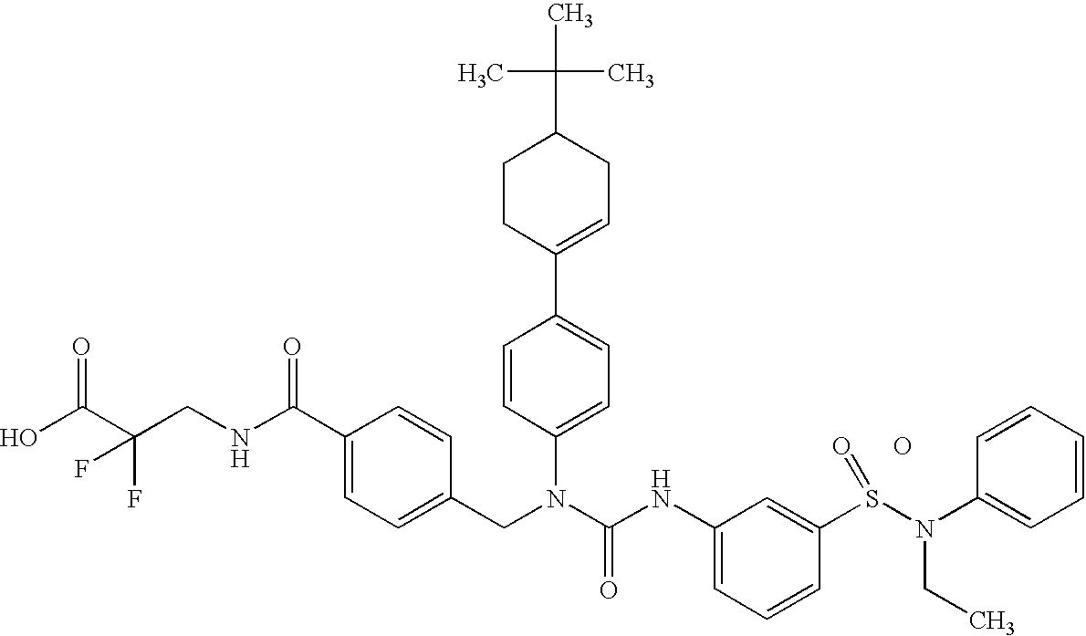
OC(C(CNC(C1=CC=C(CN(C(NC2=CC=CC(S(N(C3=CC=CC=C3)CC)=O)=C2)=O)C2=CC=C(C3=CCC(C(C)(C)C)CC3)C=C2)C=C1)=O)(F)F)=O.O
